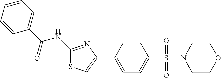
C1(NC(C2=CC=CC=C2)=O)=NC(C2=CC=C(S(=O)(=O)N3CCOCC3)C=C2)=CS1
